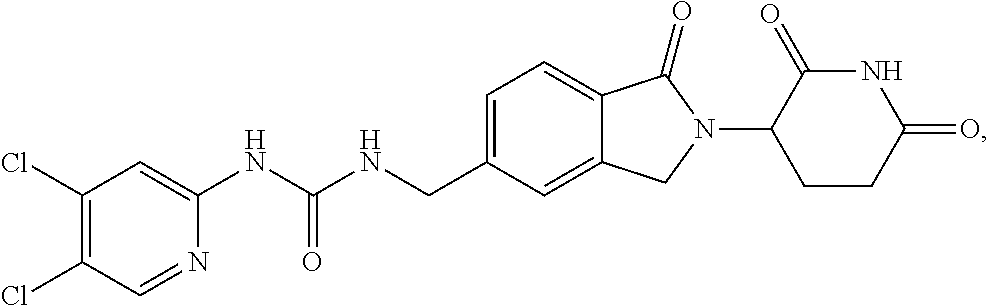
C1=C(CNC(NC2=CC(Cl)=C(Cl)C=N2)=O)C=C2C(=C1)C(=O)N(C1CCC(=O)NC1=O)C2
